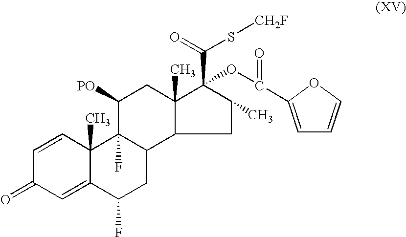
C1=CC2(C)C(=CC1=O)C(F)CC1C2(F)C([PO])CC2(C)C(C(S[CH2F])=O)(OC(C3=CC=CO3)=O)C(C)CC12
